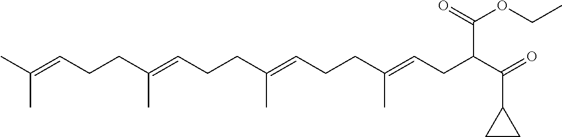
C(C=C(CCC=C(CCC=C(CCC=C(C)C)C)C)C)C(C(=O)C1CC1)C(=O)OCC
